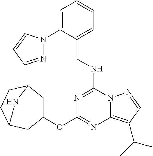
C(NC1=NC(OC2CC3CCC(C2)N3)=NC2=C(C(C)C)C=NN12)C1=CC=CC=C1N1N=CC=C1
